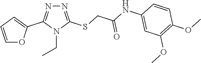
N1=C(SCC(=O)NC2=CC(OC)=C(OC)C=C2)N(CC)C(C2=CC=CO2)=N1
